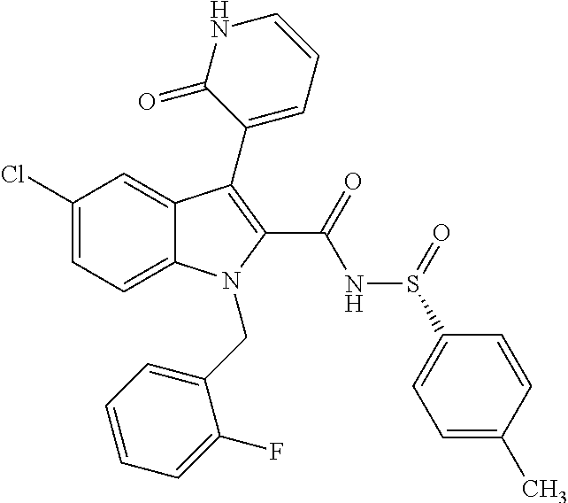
C12=CC=C(Cl)C=C1C(C1=CC=CNC1=O)=C(C(=O)NS(C1=CC=C(C)C=C1)=O)N2CC1=CC=CC=C1F
